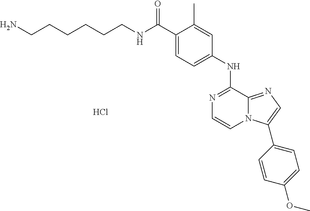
N(C(C1=CC=C(NC2=NC=CN3C2=NC=C3C2=CC=C(OC)C=C2)C=C1C)=O)CCCCCCN.Cl
